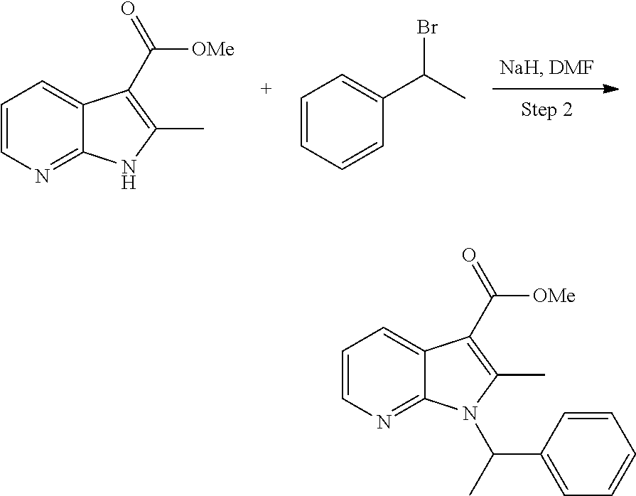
C1=CN=C2C(=C1)C(C([OMe])=O)=C(C)N2.C1=CC=CC(C(Br)C)=C1.C1=CN=C2C(=C1)C(C([OMe])=O)=C(C)N2C(C1=CC=CC=C1)C
